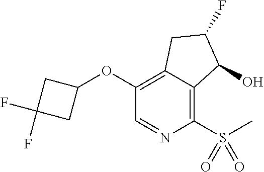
C1(OC2CC(F)(F)C2)=C2C(=C(S(C)(=O)=O)N=C1)C(O)C(F)C2
